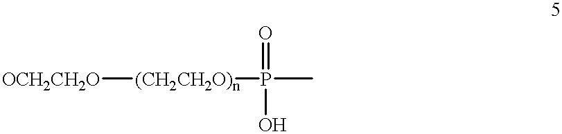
[OCH2CH2O][(CH2CH2O)n]P(C)(O)=O
